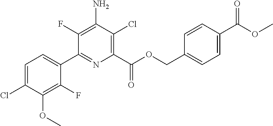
C1=C(Cl)C(OC)=C(F)C(C2=NC(C(OCC3=CC=C(C(OC)=O)C=C3)=O)=C(Cl)C(N)=C2F)=C1
